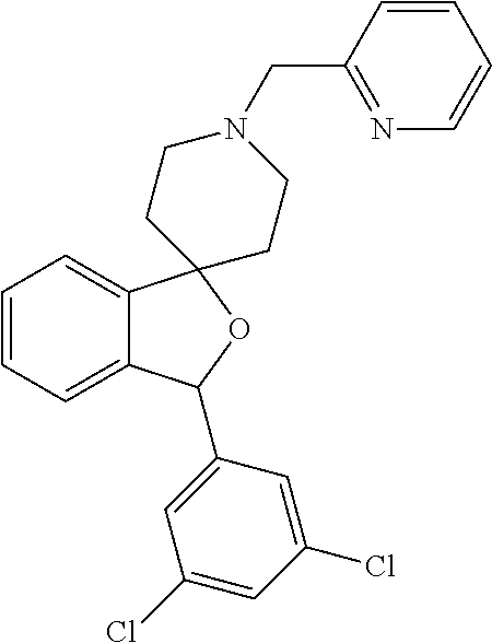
C1=C2C(=CC=C1)C1(OC2C2=CC(Cl)=CC(Cl)=C2)CCN(CC2=NC=CC=C2)CC1
